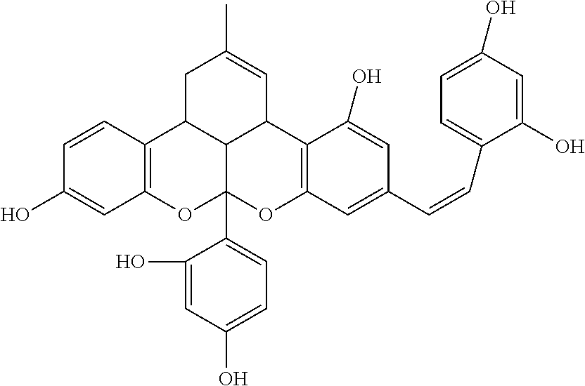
C12C3C(C=C(C)C1)C1=C(OC3(C3=CC=C(O)C=C3O)OC3=C2C=CC(O)=C3)C=C(C=CC2=CC=C(O)C=C2O)C=C1O
